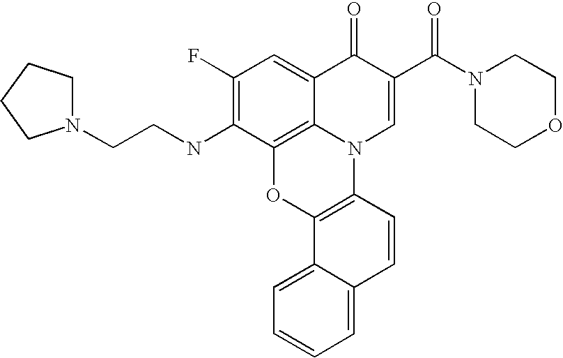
C1(F)=C(NCCN2CCCC2)C2=C3C(=C1)C(=O)C(C(N1CCOCC1)=O)=CN3C1=C(O2)C2=CC=CC=C2C=C1
